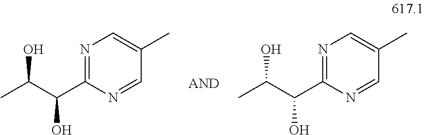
N1=C(C(O)C(O)C)N=CC(C)=C1.N1=C(C(O)C(O)C)N=CC(C)=C1
